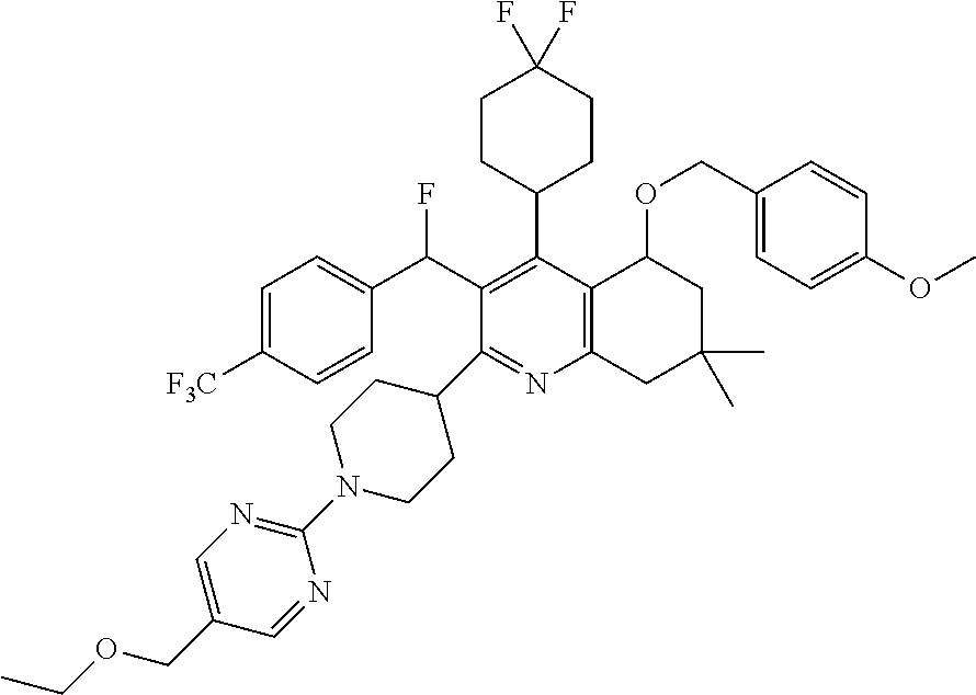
FC(C1=C(C2CCC(F)(F)CC2)C2=C(N=C1C1CCN(C3=NC=C(COCC)C=N3)CC1)CC(C)(C)CC2OCC1=CC=C(OC)C=C1)C1=CC=C([F3C])C=C1
